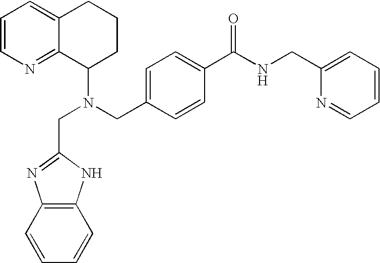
C1=CN=C2C(=C1)CCCC2N(CC1=CC=C(C(NCC2=CC=CC=N2)=O)C=C1)CC1=NC2=C(C=CC=C2)N1
